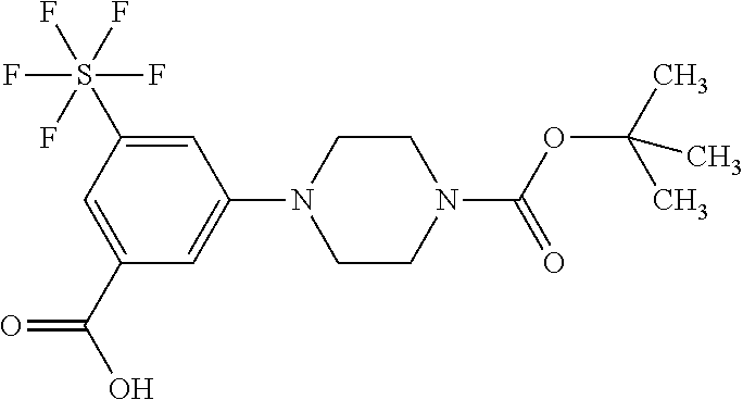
C1=C(S(F)(F)(F)(F)F)C=C(C(O)=O)C=C1N1CCN(C(OC(C)(C)C)=O)CC1
